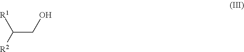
[R1]C([R2])CO
